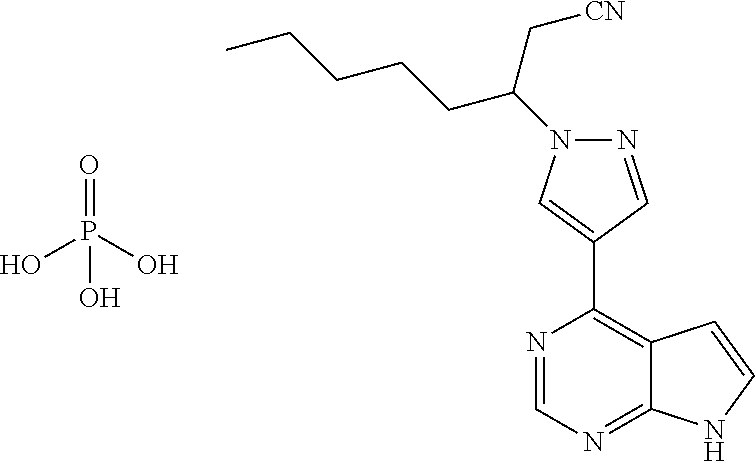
N1=CC(C2=C3C(=NC=N2)NC=C3)=CN1C(CCCCC)C[CN].OP(O)(=O)O
